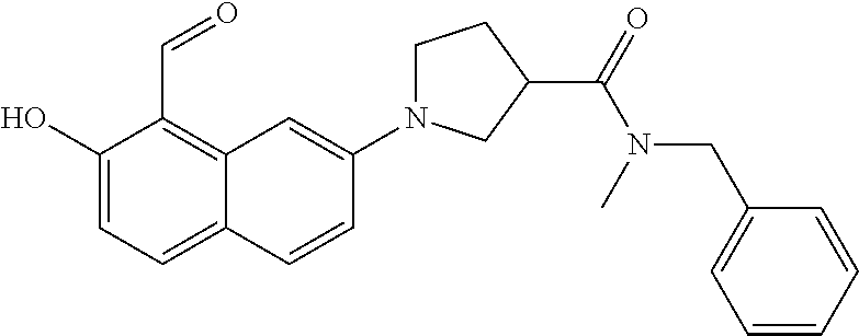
C1(O)=CC=C2C(=C1C=O)C=C(N1CCC(C(N(CC3=CC=CC=C3)C)=O)C1)C=C2
